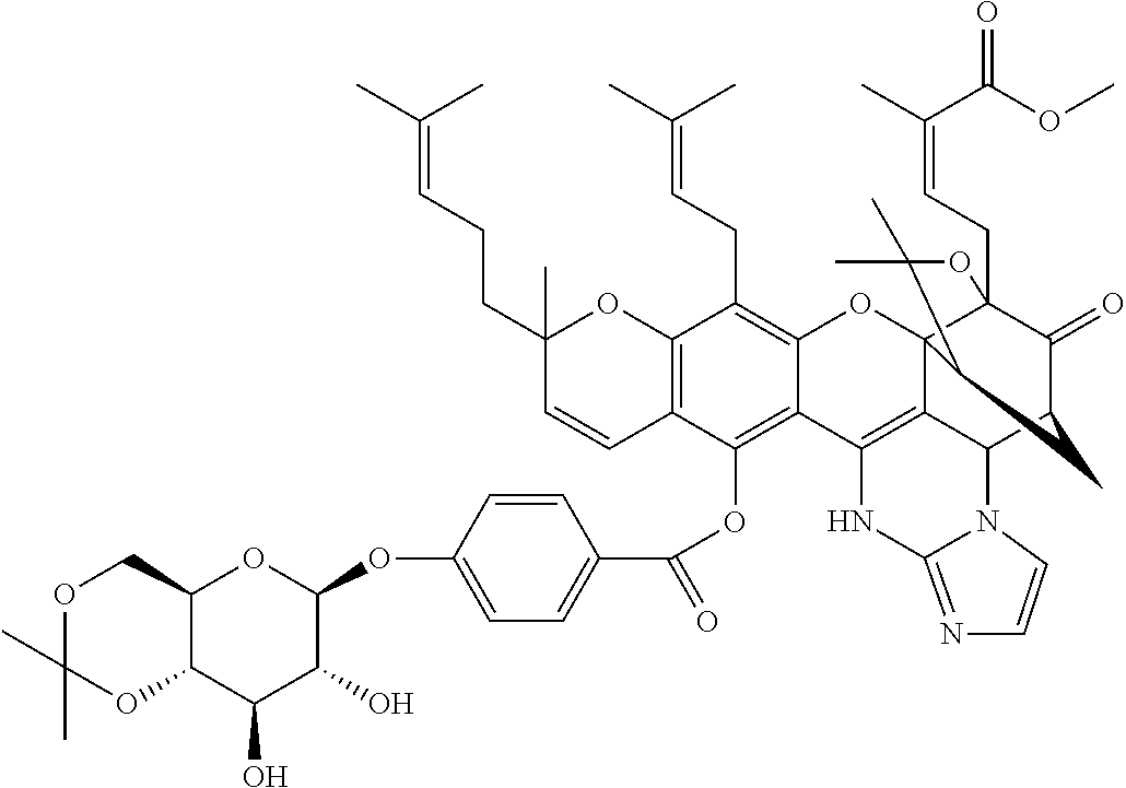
C12=C(C=CC(CCC=C(C)C)(C)O1)C(OC(C1=CC=C(OC3OC4C(C(O)C3O)OC(C)(C)OC4)C=C1)=O)=C1C(=C2CC=C(C)C)OC23C4(CC=C(C)C(OC)=O)C(=O)C(CC2C(C)(C)O4)C2C3=C1NC1=NC=CN21
